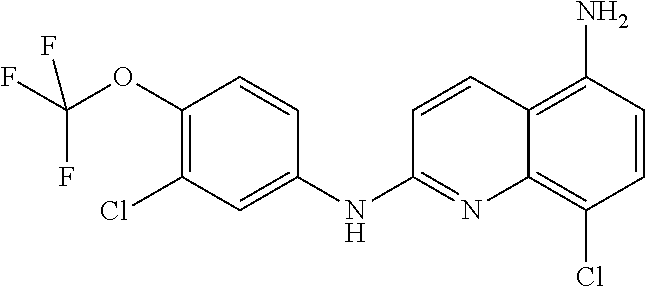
C(OC1=C(Cl)C=C(NC2=NC3=C(Cl)C=CC(N)=C3C=C2)C=C1)(F)(F)F
